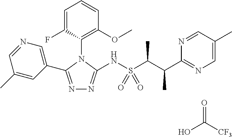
N1=C(C2=CN=CC(C)=C2)N(C2=C(OC)C=CC=C2F)C(NS(C(C(C2=NC=C(C)C=N2)C)C)(=O)=O)=N1.O=C([CF3])O
